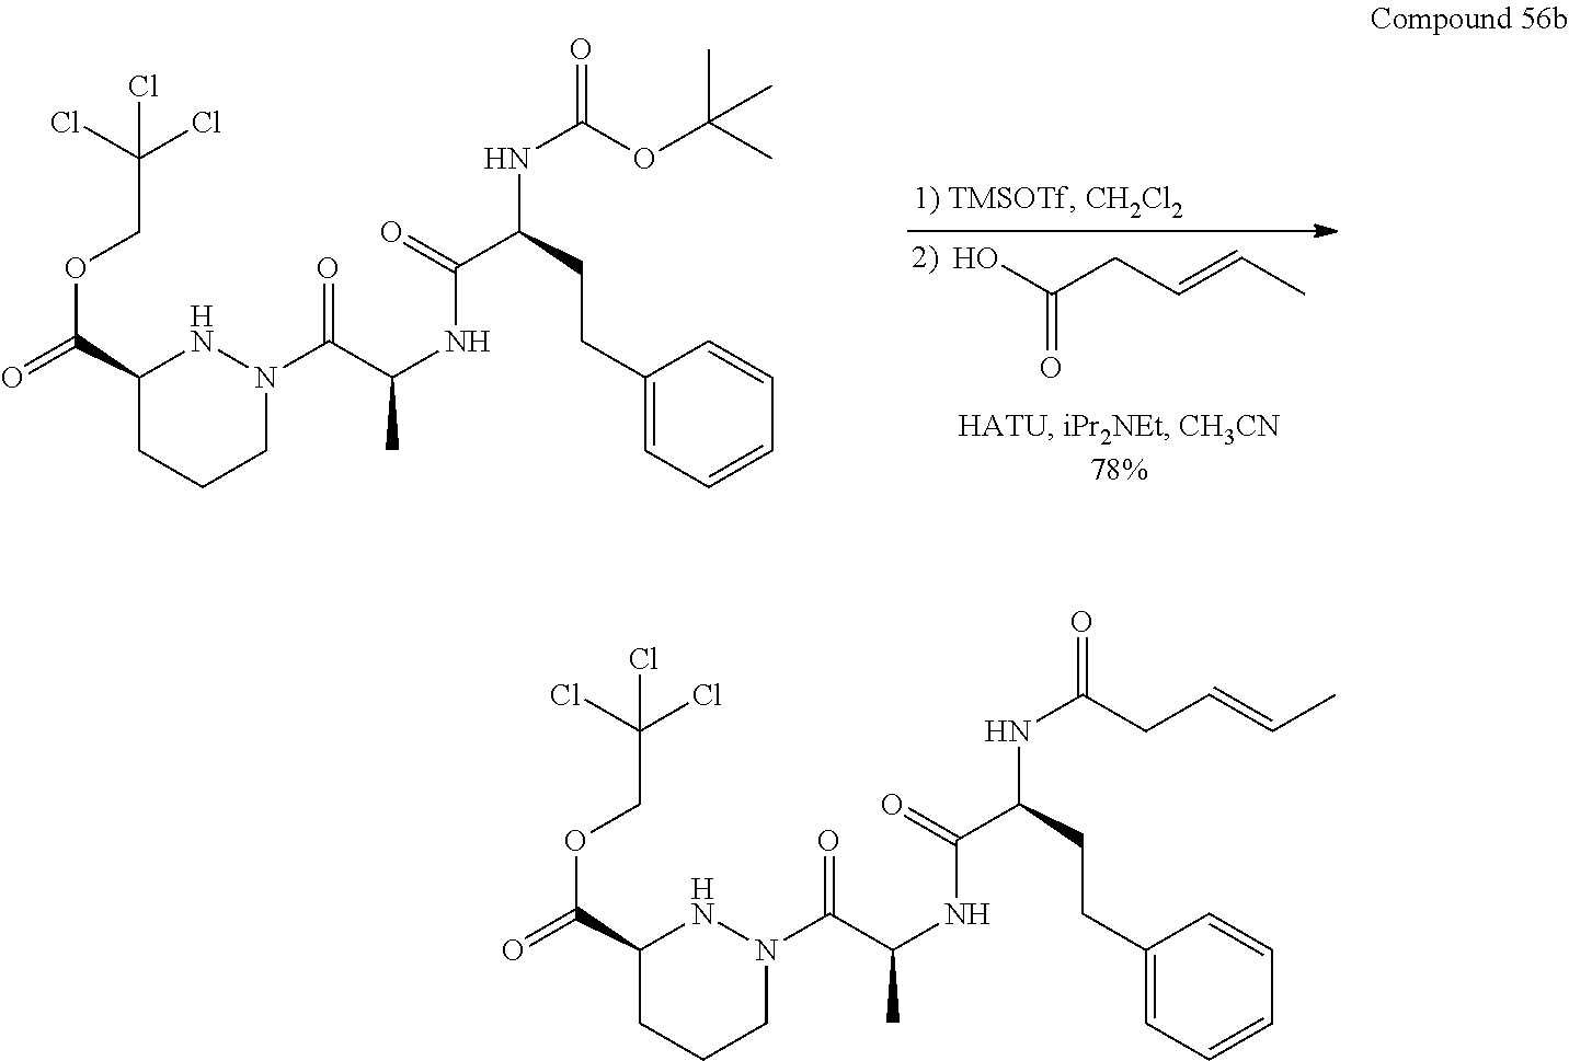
O=C(O)CC=CC.C1(C(=O)OCC(Cl)(Cl)Cl)CCCN(C(=O)C(C)NC(C(CCC2=CC=CC=C2)NC(OC(C)(C)C)=O)=O)N1.C1(C(=O)OCC(Cl)(Cl)Cl)CCCN(C(=O)C(C)NC(=O)C(NC(=O)CC=CC)CCC2=CC=CC=C2)N1
